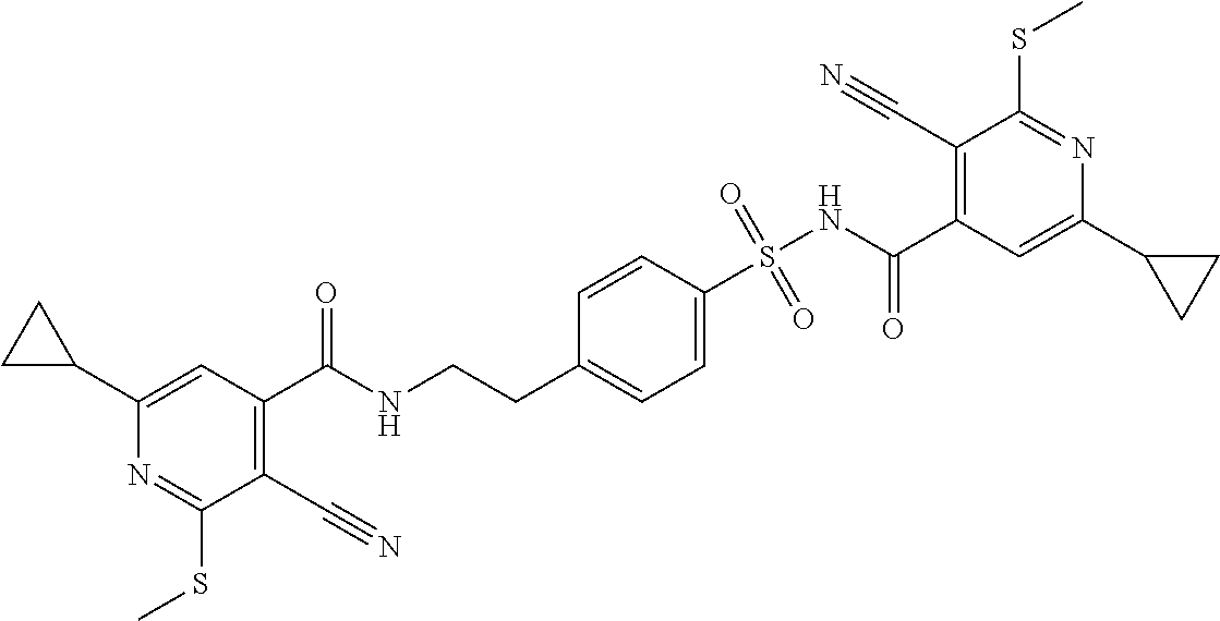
C1(S(NC(C2=C(C#N)C(SC)=NC(C3CC3)=C2)=O)(=O)=O)=CC=C(CCNC(C2=C(C#N)C(SC)=NC(C3CC3)=C2)=O)C=C1
